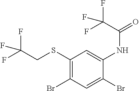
C1(SCC(F)(F)F)=C(Br)C=C(Br)C(NC(=O)C(F)(F)F)=C1
